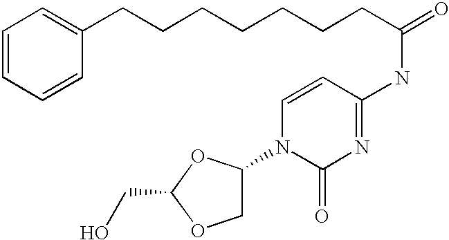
C(C1OCC(N2C(=O)N=C(NC(=O)CCCCCCCC3=CC=CC=C3)C=C2)O1)O
